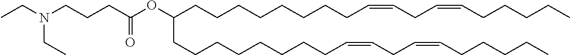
C(CCCCC=CCC=CCCCCC)CCCC(CCCCCCCCC=CCC=CCCCCC)OC(CCCN(CC)CC)=O
